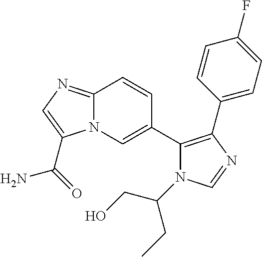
N12C(=NC=C1C(=O)N)C=CC(C1=C(C3=CC=C(F)C=C3)N=CN1C(CC)CO)=C2
